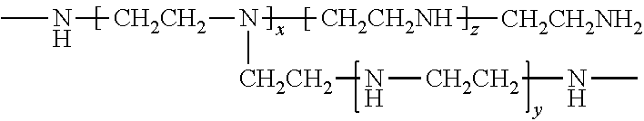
CN[CH2CH2]N([CH2CH2NH][CH2CH2NH2])[CH2CH2]N[CH2CH2]NC
